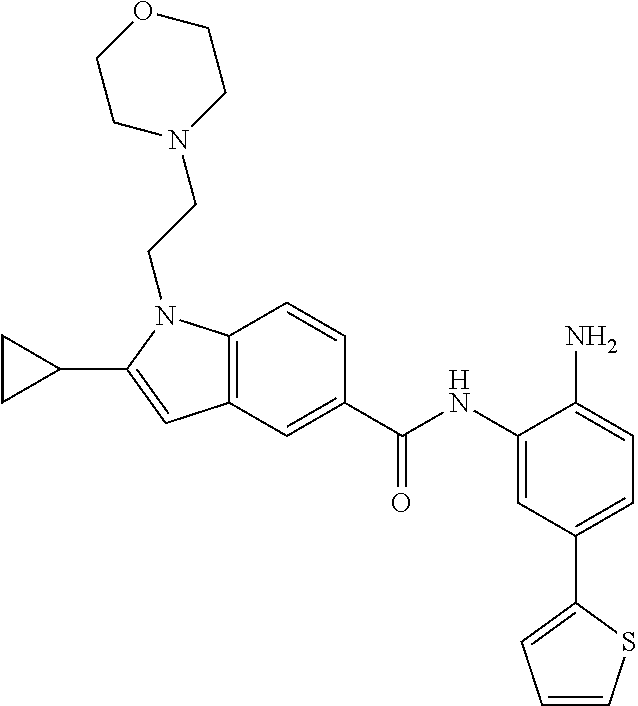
C1(C(NC2=CC(C3=CC=CS3)=CC=C2N)=O)=CC2=C(C=C1)N(CCN1CCOCC1)C(C1CC1)=C2
